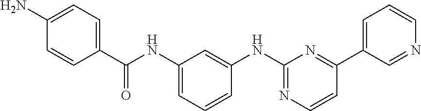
C1(C(NC2=CC=CC(NC3=NC=CC(C4=CC=CN=C4)=N3)=C2)=O)=CC=C(N)C=C1
